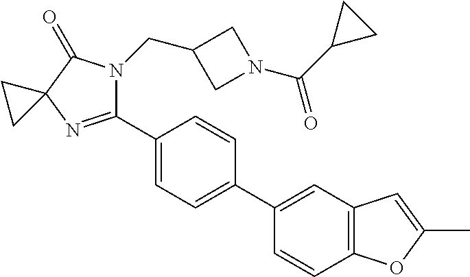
C12(N=C(C3=CC=C(C4=CC5=C(C=C4)OC(C)=C5)C=C3)N(CC3CN(C(C4CC4)=O)C3)C1=O)CC2
